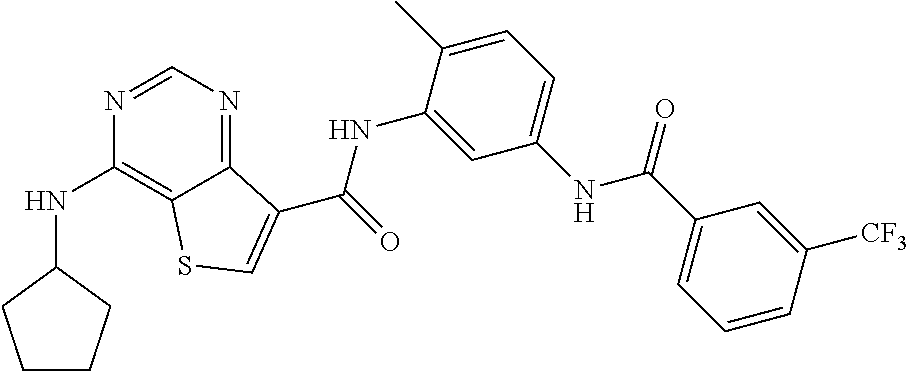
C1=NC(NC2CCCC2)=C2C(=N1)C(C(NC1=CC(NC(C3=CC=CC([CF3])=C3)=O)=CC=C1C)=O)=CS2
